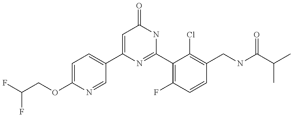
C1(C2=CC=C(OCC(F)F)N=C2)=CC(=O)NC(C2=C(F)C=CC(CNC(C(C)C)=O)=C2Cl)=N1
